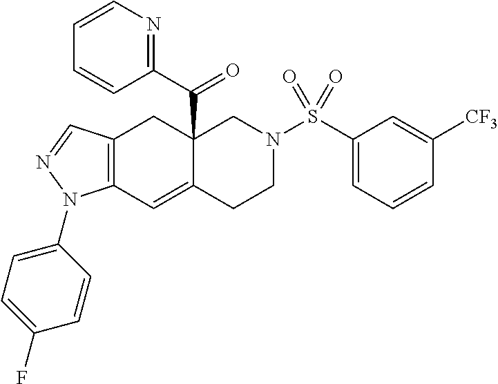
C12=C(C=C3C(C(C4=NC=CC=C4)=O)(C1)CN(S(C1=CC=CC([CF3])=C1)(=O)=O)CC3)N(C1=CC=C(F)C=C1)N=C2
